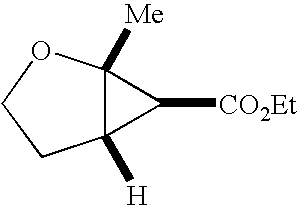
C12([H])C([Me])(C1[CO2Et])OCC2
